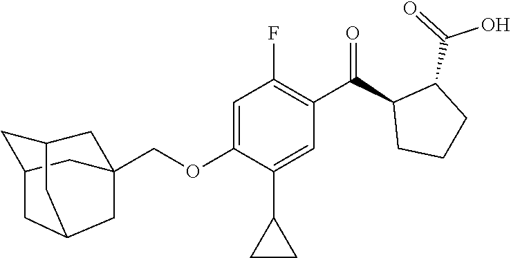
C(OC1=CC(F)=C(C(C2CCCC2C(O)=O)=O)C=C1C1CC1)C12CC3CC(C1)CC(C3)C2
